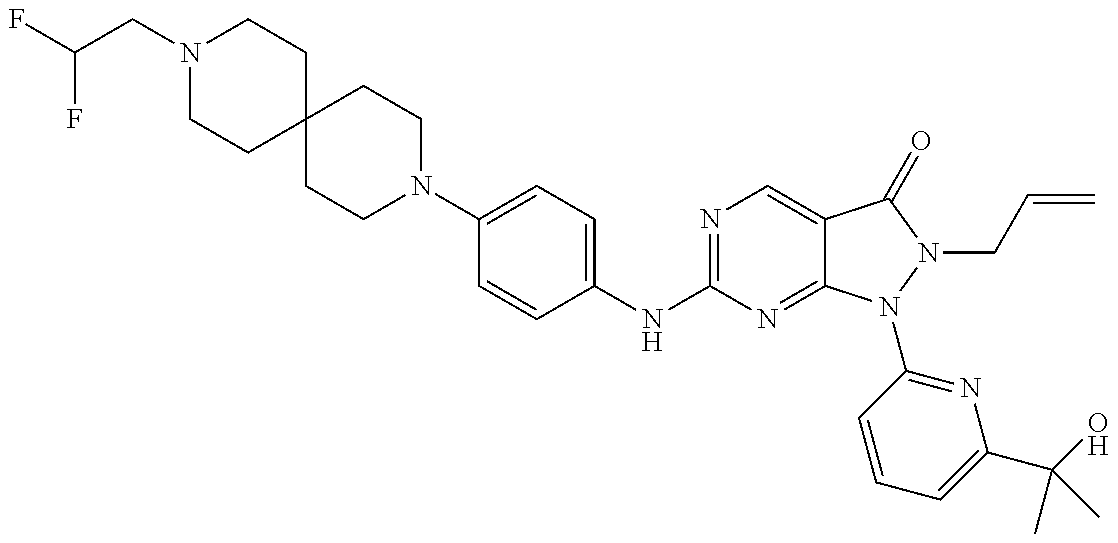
N1(CC(F)F)CCC2(CC1)CCN(C1=CC=C(NC3=NC=C4C(=N3)N(C3=NC(C(O)(C)C)=CC=C3)N(CC=C)C4=O)C=C1)CC2
